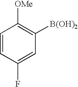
C1=CC(F)=CC([B(OH)2])=C1[OMe]
